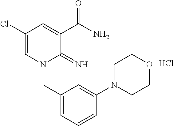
C1(Cl)=CN(CC2=CC=CC(N3CCOCC3)=C2)C(=N)C(C(N)=O)=C1.Cl
